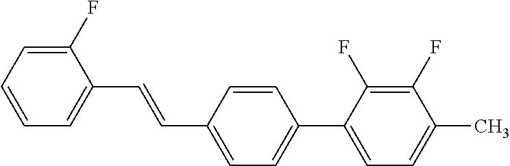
C1(F)=CC=CC=C1C=CC1=CC=C(C2=CC=C(C)C(F)=C2F)C=C1
